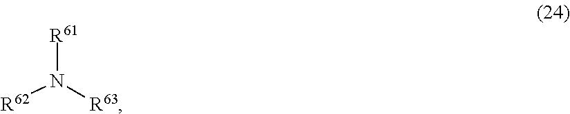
N([R61])([R63])[R62]
